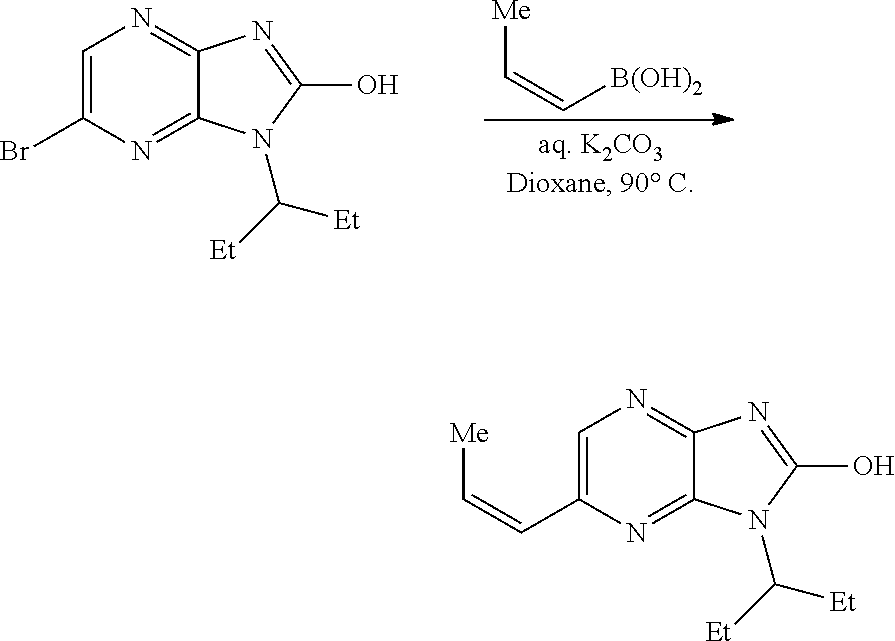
[Me]C=C[B(OH)2].C1=C(Br)N=C2C(=N1)N=C(O)N2C([Et])[Et].C1=C(C=C[Me])N=C2C(=N1)N=C(O)N2C([Et])[Et]
